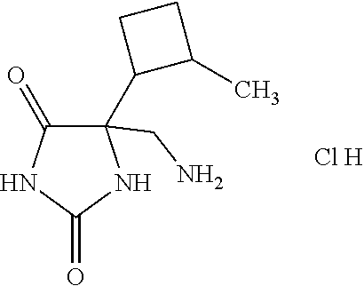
C1(C2C(C)CC2)(CN)C(=O)NC(=O)N1.[Cl H]
